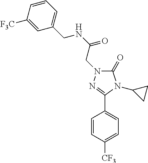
C(NC(=O)CN1C(=O)N(C2CC2)C(C2=CC=C([CF3])C=C2)=N1)C1=CC=CC([F3C])=C1
